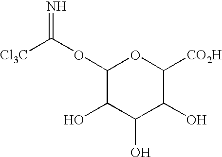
C1(OC([Cl3C])=N)C(O)C(O)C(O)C([CO2H])O1
